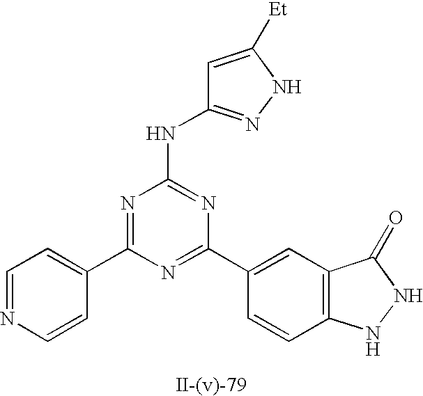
C1=C([Et])NN=C1NC1=NC(C2=CC3=C(C=C2)NNC3=O)=NC(C2=CC=NC=C2)=N1
